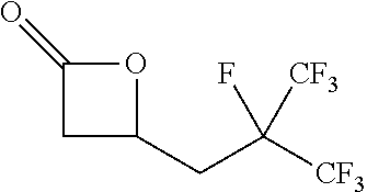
C1C(CC([CF3])(F)[CF3])OC1=O
